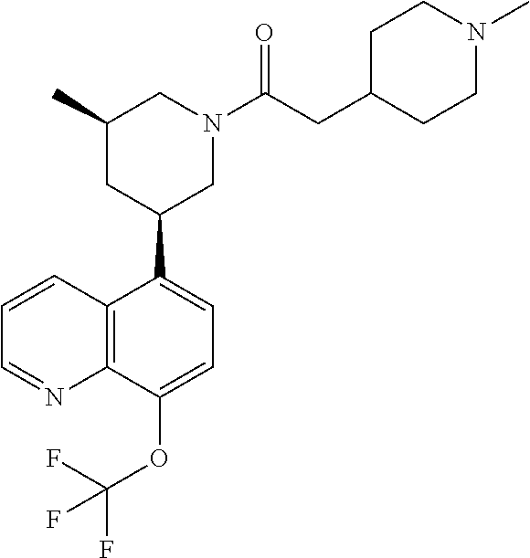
C12=C(C(OC(F)(F)F)=CC=C1C1CN(C(CC3CCN(C)CC3)=O)CC(C)C1)N=CC=C2
